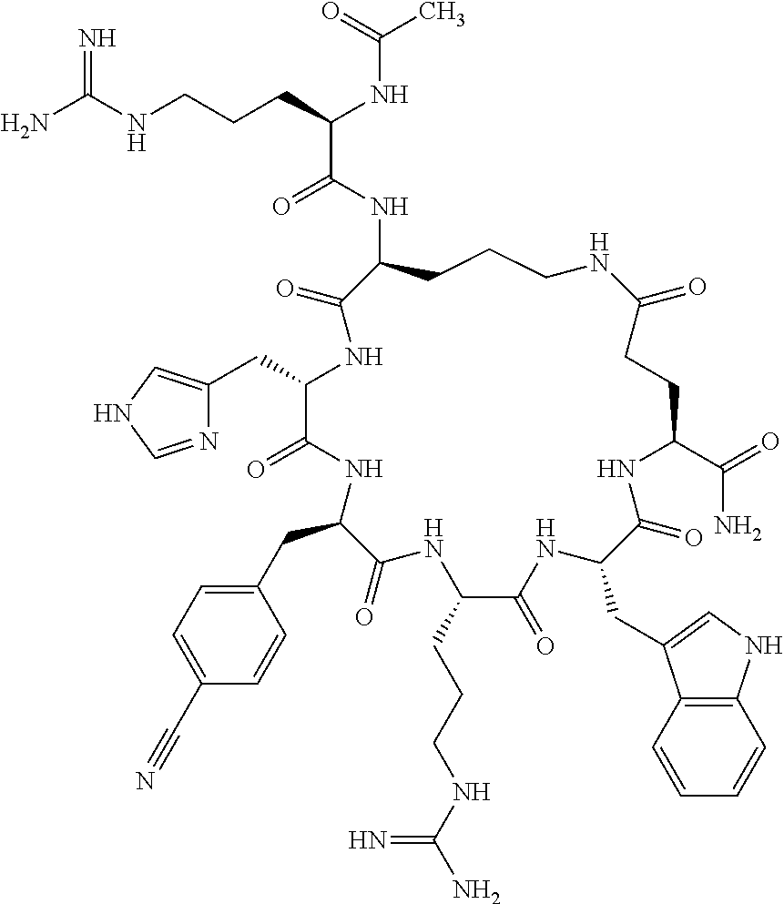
NC(NCCCC(NC(C)=O)C(=O)NC1CCCNC(=O)CCC(C(=O)N)NC(=O)C(CC2=CNC3=C2C=CC=C3)NC(=O)C(CCCNC(N)=N)NC(=O)C(CC2=CC=C(C#N)C=C2)NC(=O)C(CC2=CNC=N2)NC1=O)=N
